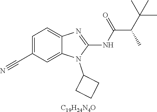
C1=C(C#N)C=C2C(=C1)N=C(NC(C(C(C)(C)C)C)=O)N2C1CCC1.[C19H24N4O]
